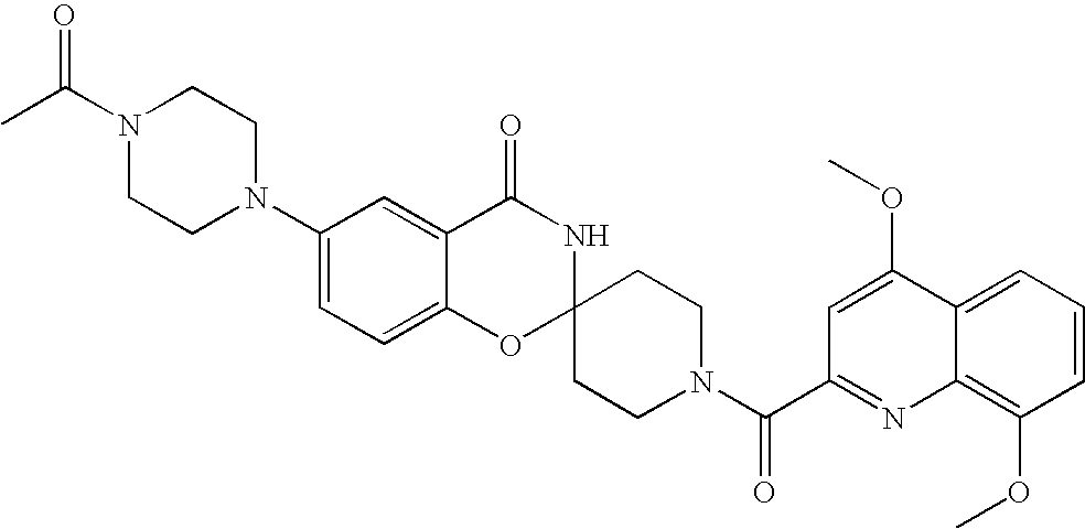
C1(N2CCN(C(C)=O)CC2)=CC=C2C(=C1)C(=O)NC1(O2)CCN(C(=O)C2=NC3=C(OC)C=CC=C3C(OC)=C2)CC1
